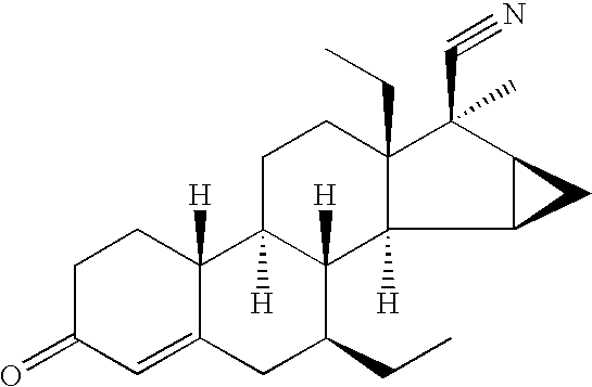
C1C2([H])C([H])(C3([H])C(CC)(C1)C(C#N)(C)C1C3C1)C(CC)CC1=CC(=O)CCC21[H]
